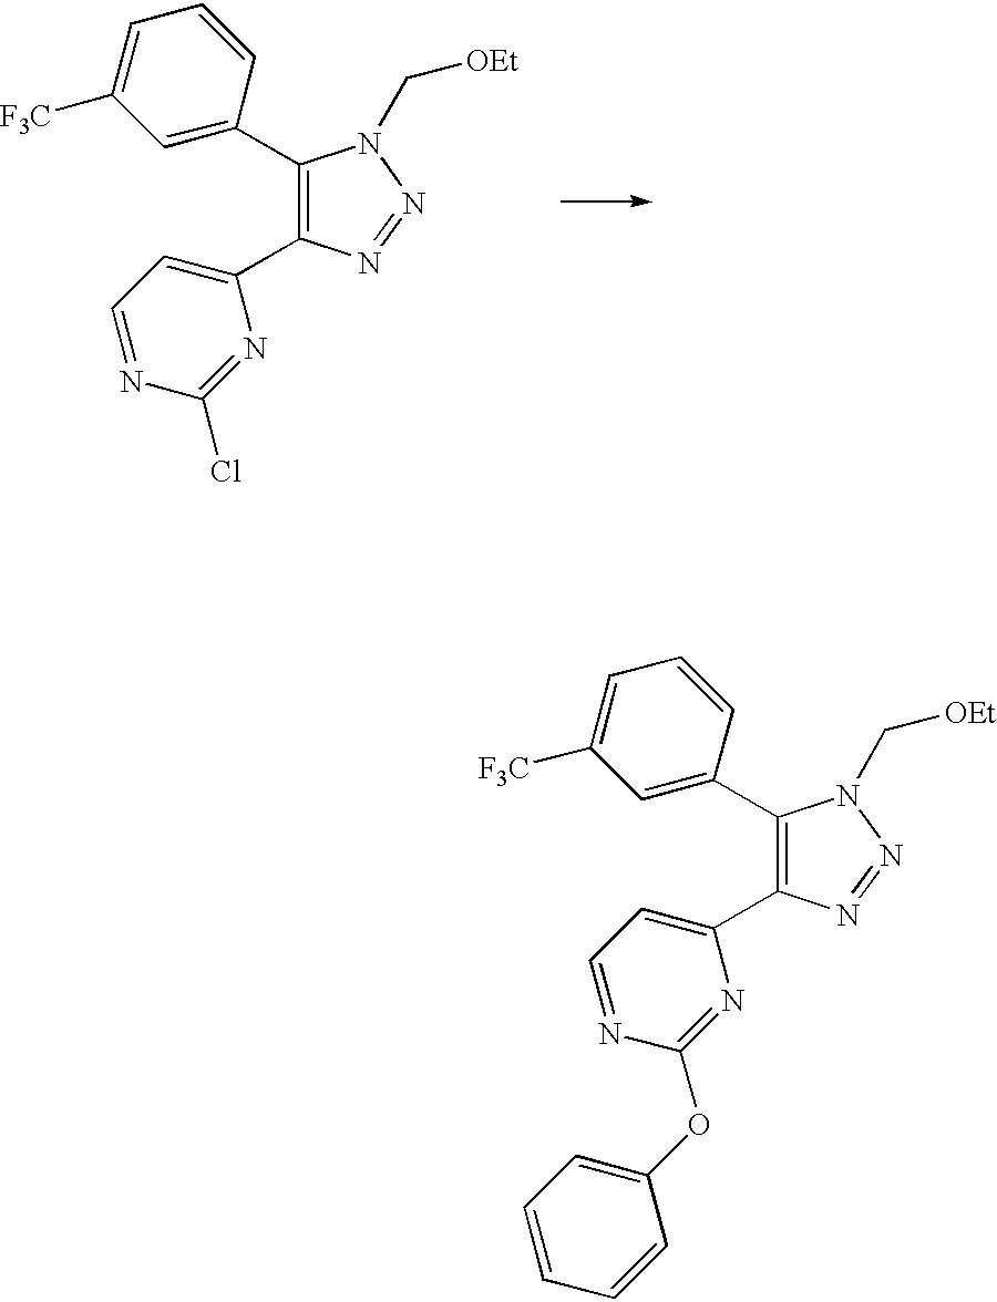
C1(C2=CC([F3C])=CC=C2)=C(C2=CC=NC(Cl)=N2)N=NN1C[OEt].C1(C2=CC([F3C])=CC=C2)=C(C2=CC=NC(OC3=CC=CC=C3)=N2)N=NN1C[OEt]
